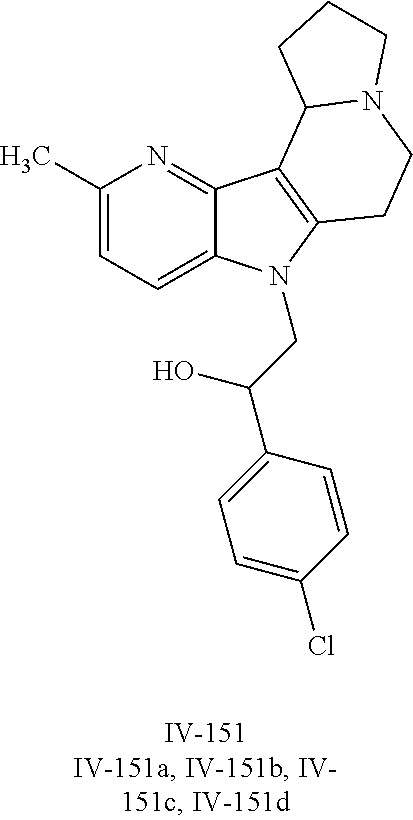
C1(C)=CC=C2C(=N1)C1=C(N2CC(C2=CC=C(Cl)C=C2)O)CCN2C1CCC2
